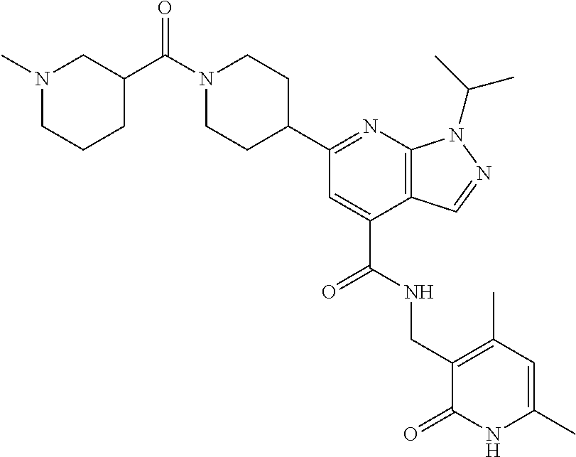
N1=C(C2CCN(C(=O)C3CCCN(C)C3)CC2)C=C(C(NCC2=C(C)C=C(C)NC2=O)=O)C2=C1N(C(C)C)N=C2
